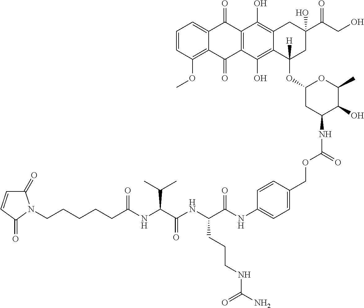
C(CCCCC(NC(C(NC(C(NC1=CC=C(COC(NC2C(O)C(C)OC(OC3([H])CC(C(CO)=O)(O)CC4=C(O)C5=C(C(O)=C34)C(=O)C3=C(OC)C=CC=C3C5=O)C2)=O)C=C1)=O)CCCNC(N)=O)=O)C(C)C)=O)N1C(=O)C=CC1=O
